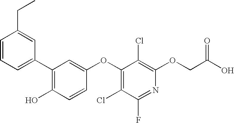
C1=CC=C(C2=C(O)C=CC(OC3=C(Cl)C(F)=NC(OCC(O)=O)=C3Cl)=C2)C=C1CC
